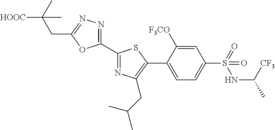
C1(C2=NC(CC(C)C)=C(C3=CC=C(S(=O)(NC([CF3])C)=O)C=C3[F3CO])S2)=NN=C(CC(C)([HOOC])C)O1
